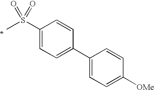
C1(S(=O)(=O)C)=CC=C(C2=CC=C([OMe])C=C2)C=C1
